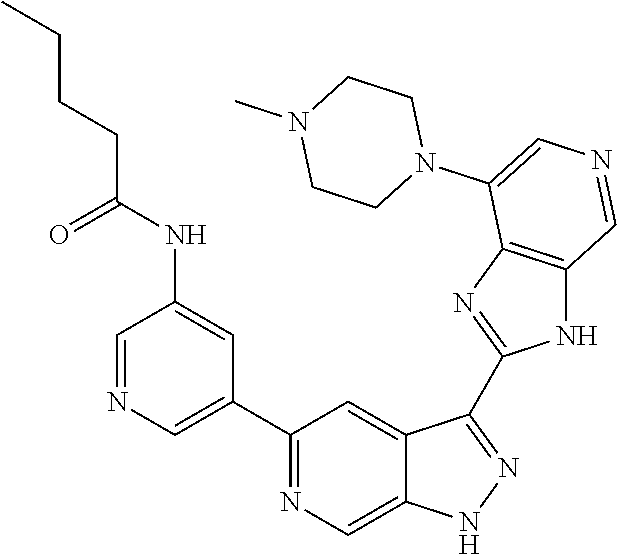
C1(C2=CN=CC(NC(=O)CCCC)=C2)=NC=C2C(=C1)C(C1=NC3=C(N1)C=NC=C3N1CCN(C)CC1)=NN2
